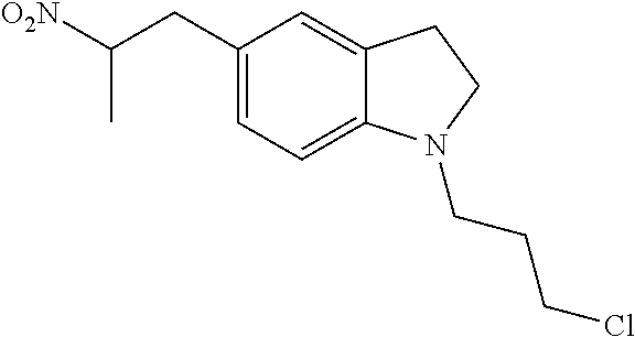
C12=CC(CC(C)[O2N])=CC=C1N(CCCCl)CC2
